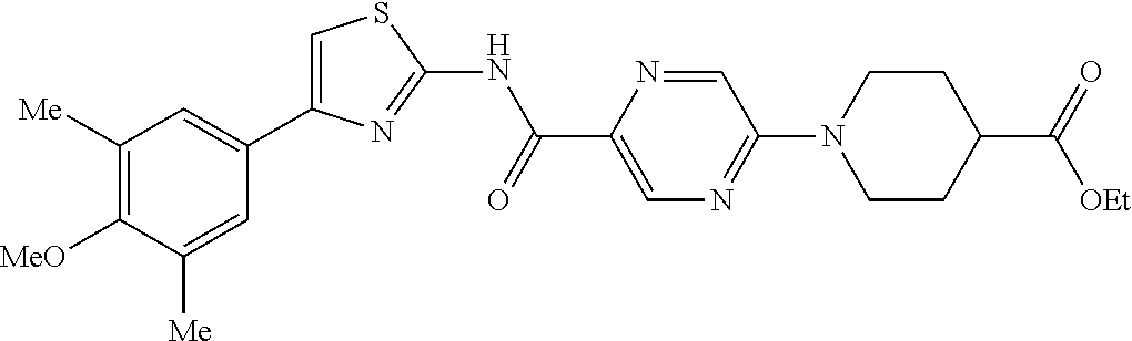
C1([Me])=C([MeO])C([Me])=CC(C2=CSC(NC(C3=CN=C(N4CCC(C(=O)[OEt])CC4)C=N3)=O)=N2)=C1
